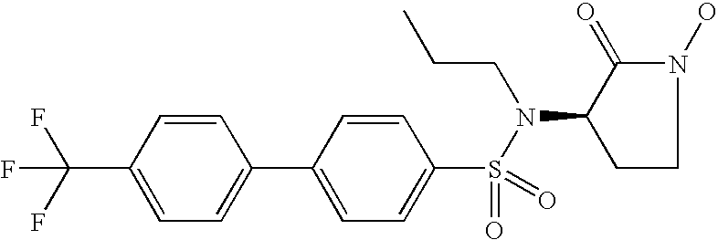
C1=C(C(F)(F)F)C=CC(C2=CC=C(S(=O)(=O)N(CCC)C3C(=O)N(O)CC3)C=C2)=C1
